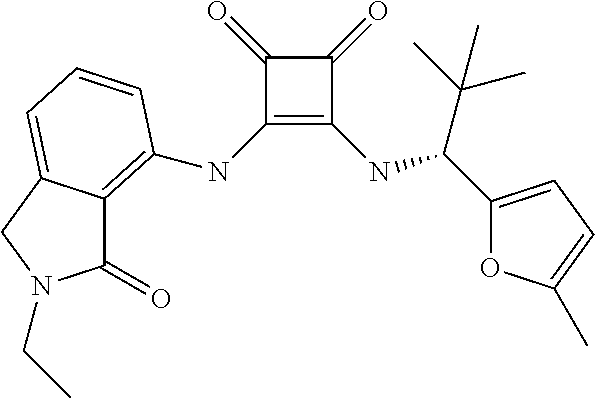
C1(=O)C(NC2=C3C(=O)N(CC)CC3=CC=C2)=C(NC(C(C)(C)C)C2=CC=C(C)O2)C1=O
